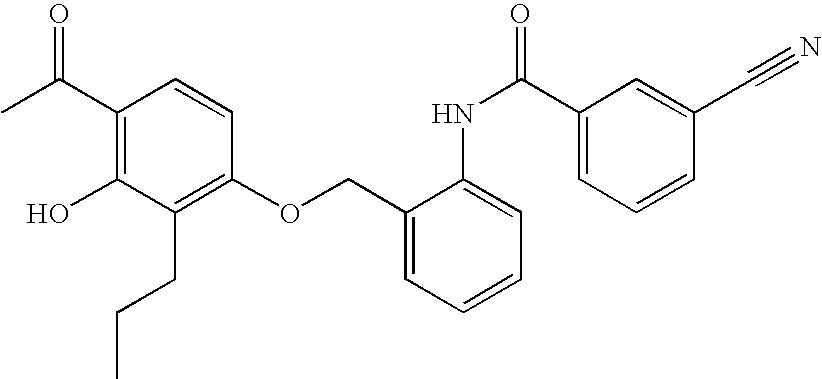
CC(C1=C(O)C(CCC)=C(OCC2=CC=CC=C2NC(=O)C2=CC=CC(C#N)=C2)C=C1)=O
